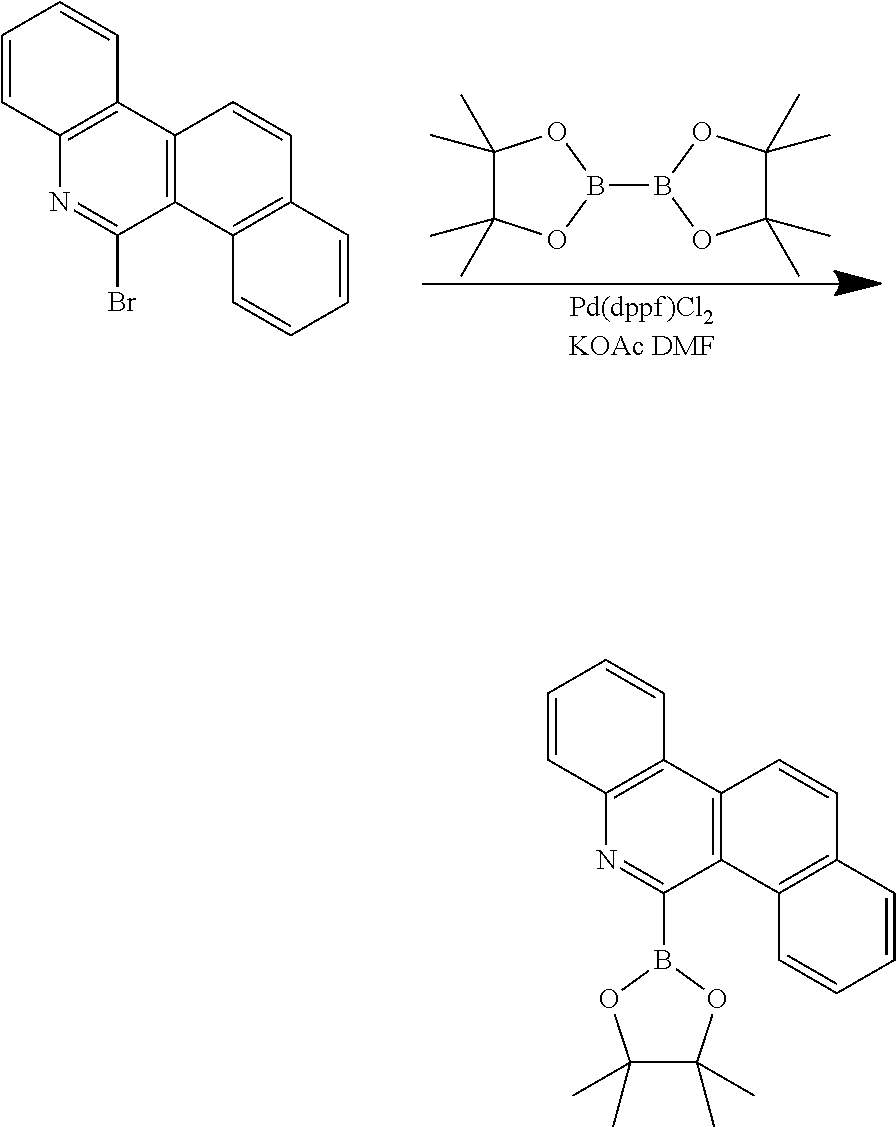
C1=CC2=C(C=C1)C1=C(C(Br)=N2)C2=C(C=C1)C=CC=C2.C1(C)(C)C(C)(C)OB(B2OC(C)(C)C(C)(C)O2)O1.C1(C)(C)C(C)(C)OB(C2=NC3=C(C=CC=C3)C3=C2C2=C(C=C3)C=CC=C2)O1
